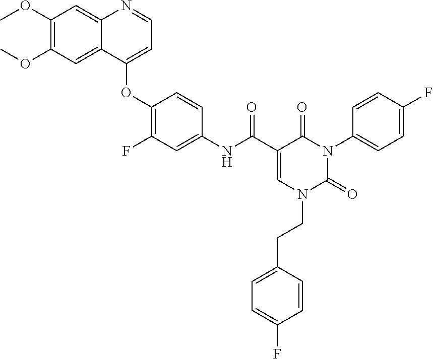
C1(OC)=C(OC)C=C2C(=C1)N=CC=C2OC1=C(F)C=C(NC(=O)C2=CN(CCC3=CC=C(F)C=C3)C(=O)N(C3=CC=C(F)C=C3)C2=O)C=C1
